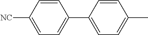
C1=CC(C2=CC=C([NC])C=C2)=CC=C1C
